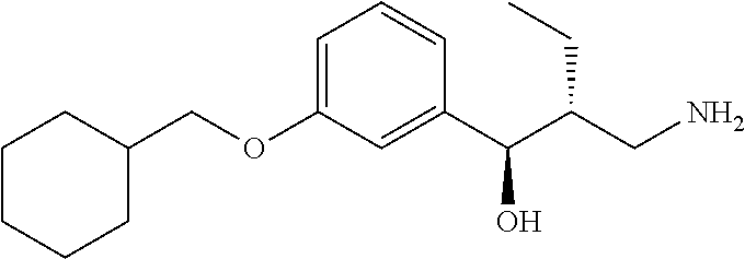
C1(COC2=CC=CC(C(C(CN)CC)O)=C2)CCCCC1
